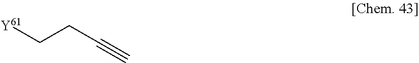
C(CC#C)[Y61]
